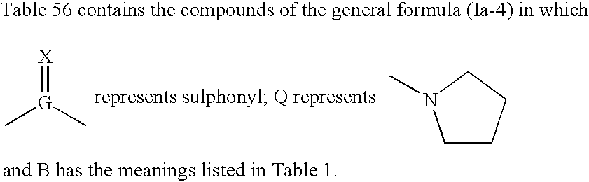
[X]=[G](C)C.C1CCCN1C
